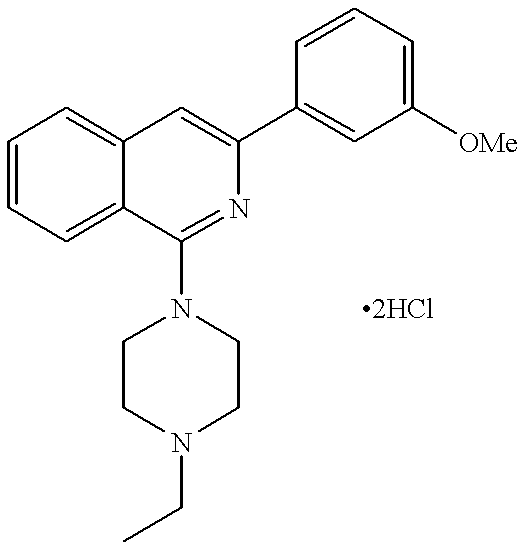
C1=CC=C2C(=C1)C=C(C1=CC([OMe])=CC=C1)N=C2N1CCN(CC)CC1.[2HCl]
